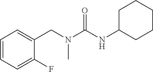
C1=CC=C(F)C(CN(C(NC2CCCCC2)=O)C)=C1
